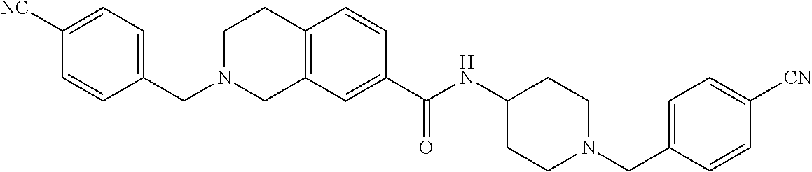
C1([NC])=CC=C(CN2CC3=C(CC2)C=CC(C(NC2CCN(CC4=CC=C([CN])C=C4)CC2)=O)=C3)C=C1
